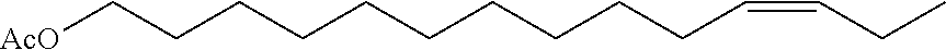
C(CCCCCCCCC[AcO])C=CCC
